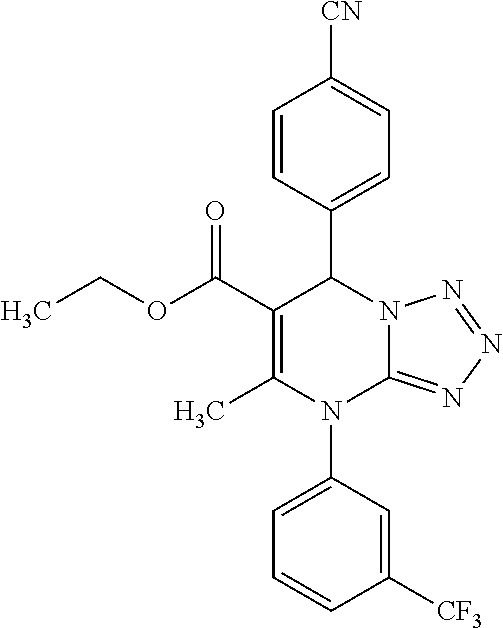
C1=CC(C2C(C(OCC)=O)=C(C)N(C3=CC=CC([CF3])=C3)C3=NN=NN23)=CC=C1[CN]
